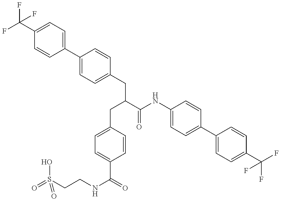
O=S(CCNC(=O)C1=CC=C(CC(C(NC2=CC=C(C3=CC=C(C(F)(F)F)C=C3)C=C2)=O)CC2=CC=C(C3=CC=C(C(F)(F)F)C=C3)C=C2)C=C1)(O)=O
